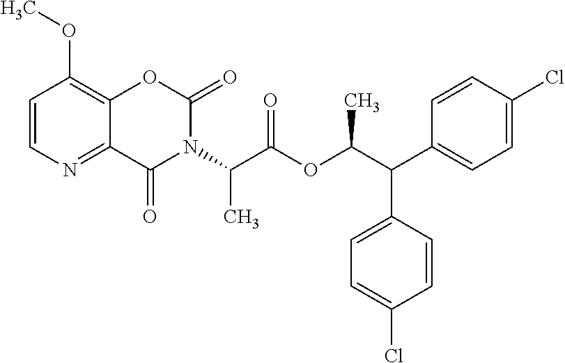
C1=CN=C2C(=C1OC)OC(=O)N(C(C(OC(C(C1=CC=C(Cl)C=C1)C1=CC=C(Cl)C=C1)C)=O)C)C2=O
